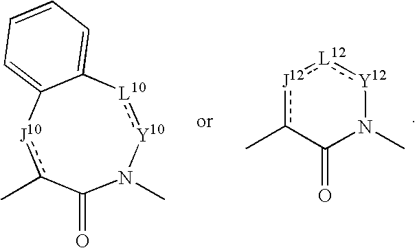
C12=CC=CC=C1[J10]c(C)C(=O)N(C)[Y10]:[L10]2.c1(C)[J12]:[L12]:[Y12]N(C)C1=O
